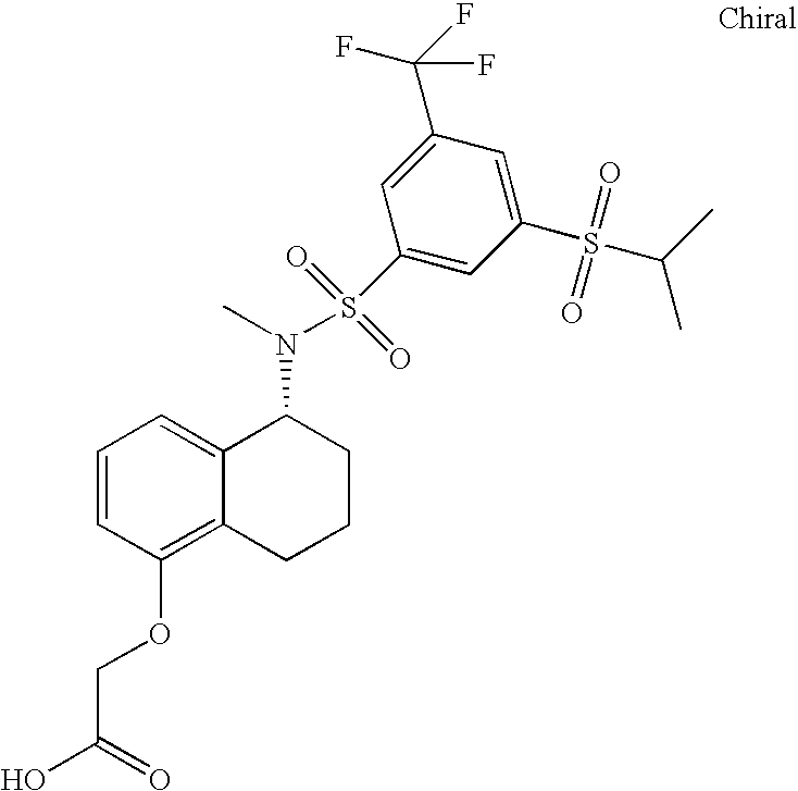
C1=CC(OCC(O)=O)=C2C(=C1)C(N(C)S(C1=CC(S(C(C)C)(=O)=O)=CC(C(F)(F)F)=C1)(=O)=O)CCC2
